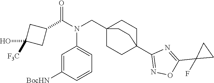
[BocHN]C1=CC(N(C(C2CC([F3C])(O)C2)=O)CC23CCC(C4=NOC(C5(F)CC5)=N4)(CC2)CC3)=CC=C1
